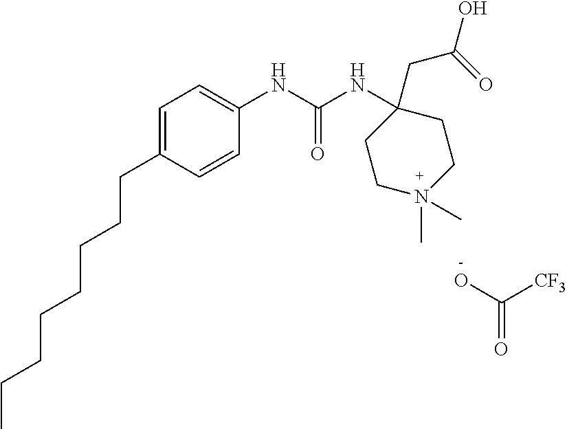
C1=C(CCCCCCCC)C=CC(NC(NC2(CC(=O)O)CCN(C)(C)CC2)=O)=C1.OC([CF3])=O
